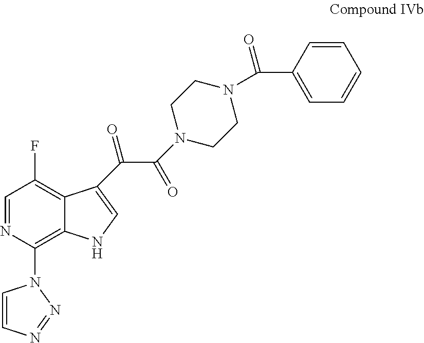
C1=CN=NN1C1=C2C(=C(F)C=N1)C(C(C(=O)N1CCN(C(C3=CC=CC=C3)=O)CC1)=O)=CN2
